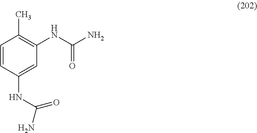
C1=CC(NC(=O)N)=CC(NC(N)=O)=C1C
